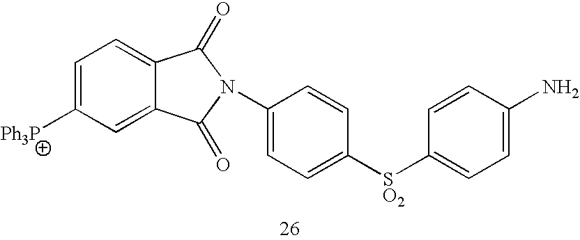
C1=C([Ph3P])C=C2C(=C1)C(=O)N(C1=CC=C([SO2]C3=CC=C(N)C=C3)C=C1)C2=O
